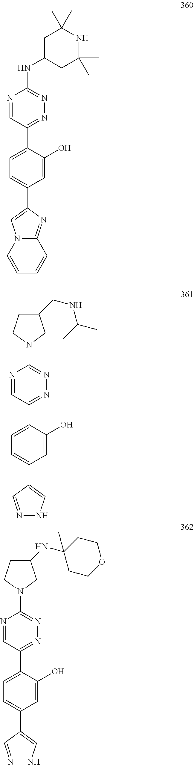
N1=C(C2=CC=C(C3=CN4C(=N3)C=CC=C4)C=C2O)C=NC(NC2CC(C)(C)NC(C)(C)C2)=N1.N1=C(C2=CC=C(C3=CNN=C3)C=C2O)C=NC(N2CC(CNC(C)C)CC2)=N1.N1=C(C2=CC=C(C3=CNN=C3)C=C2O)C=NC(N2CC(NC3(C)CCOCC3)CC2)=N1
